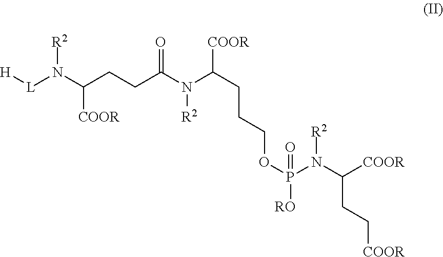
[H][L]N(C(CCC(N(C(CCCOP([RO])(=O)N([R2])C([COOR])CC[COOR])[COOR])[R2])=O)[COOR])[R2]
